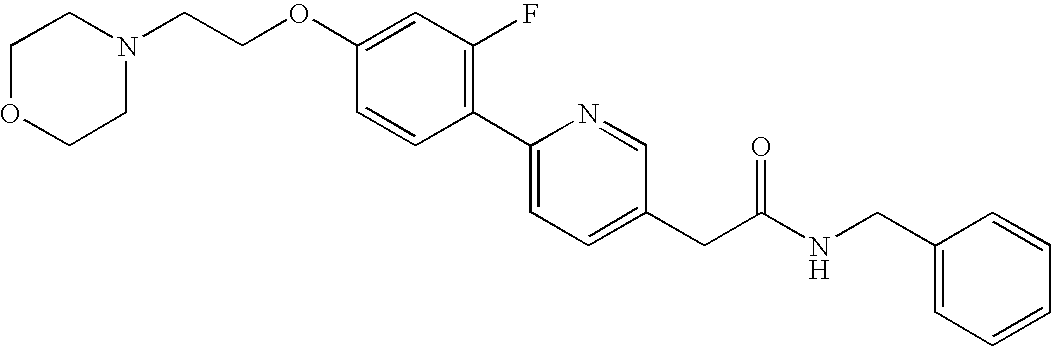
C(OC1=CC(F)=C(C2=CC=C(CC(NCC3=CC=CC=C3)=O)C=N2)C=C1)CN1CCOCC1
